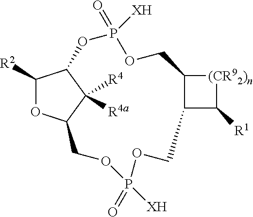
C1([R2])OC2C([R4])([R4a])C1OP(=O)([XH])OCC1C(C([R1])[(CR92)n]1)COP(=O)([XH])OC2
